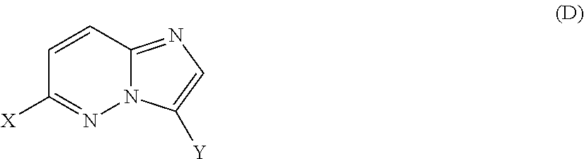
C1=CC2=NC=C([Y])N2N=C1[X]
